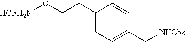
C1(CCO[HClH2N])=CC=C(C[NHCbz])C=C1
